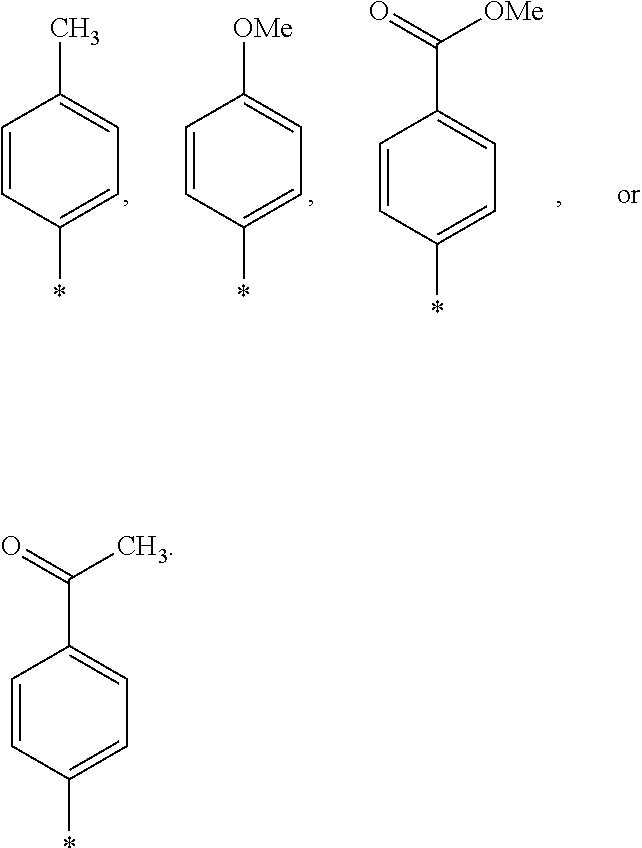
C1=CC(*)=CC=C1C(=O)C.C1=CC(*)=CC=C1C.C1=CC(*)=CC=C1[OMe].C1=CC(*)=CC=C1C(=O)[OMe]
